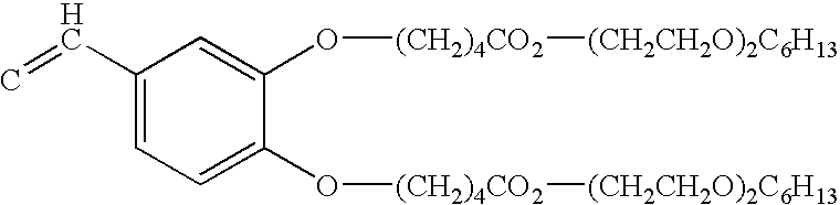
C1(C=C)=CC=C(O[(CH2)4CO2][(CH2CH2O)2C6H13])C(O[(CH2)4CO2][(CH2CH2O)2C6H13])=C1
